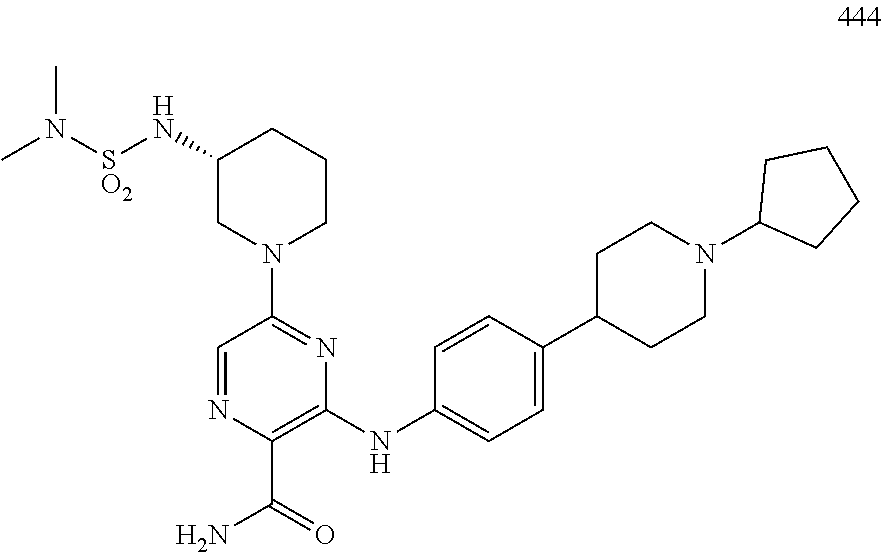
C1=NC(C(=O)N)=C(NC2=CC=C(C3CCN(C4CCCC4)CC3)C=C2)N=C1N1CCCC(N[SO2]N(C)C)C1
